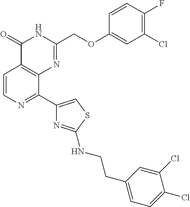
C1=CN=C(C2=CSC(NCCC3=CC=C(Cl)C(Cl)=C3)=N2)C2=C1C(=O)NC(COC1=CC(Cl)=C(F)C=C1)=N2
